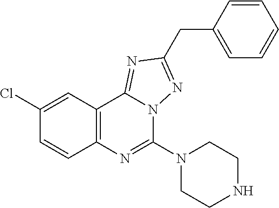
C1(Cl)=CC2=C(C=C1)N=C(N1CCNCC1)N1C2=NC(CC2=CC=CC=C2)=N1
